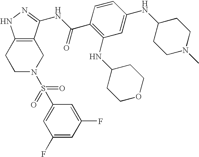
C1C2=C(CCN1S(C1=CC(F)=CC(F)=C1)(=O)=O)NN=C2NC(C1=C(NC2CCOCC2)C=C(NC2CCN(C)CC2)C=C1)=O
